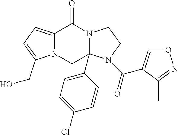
N12C(=CC=C1CO)C(=O)N1C(C3=CC=C(Cl)C=C3)(C2)N(C(=O)C2=CON=C2C)CC1
